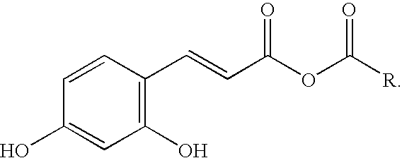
C1(C=CC(OC([R])=O)=O)=C(O)C=C(O)C=C1
